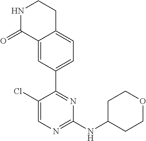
C1(Cl)=CN=C(NC2CCOCC2)N=C1C1=CC=C2C(=C1)C(=O)NCC2
